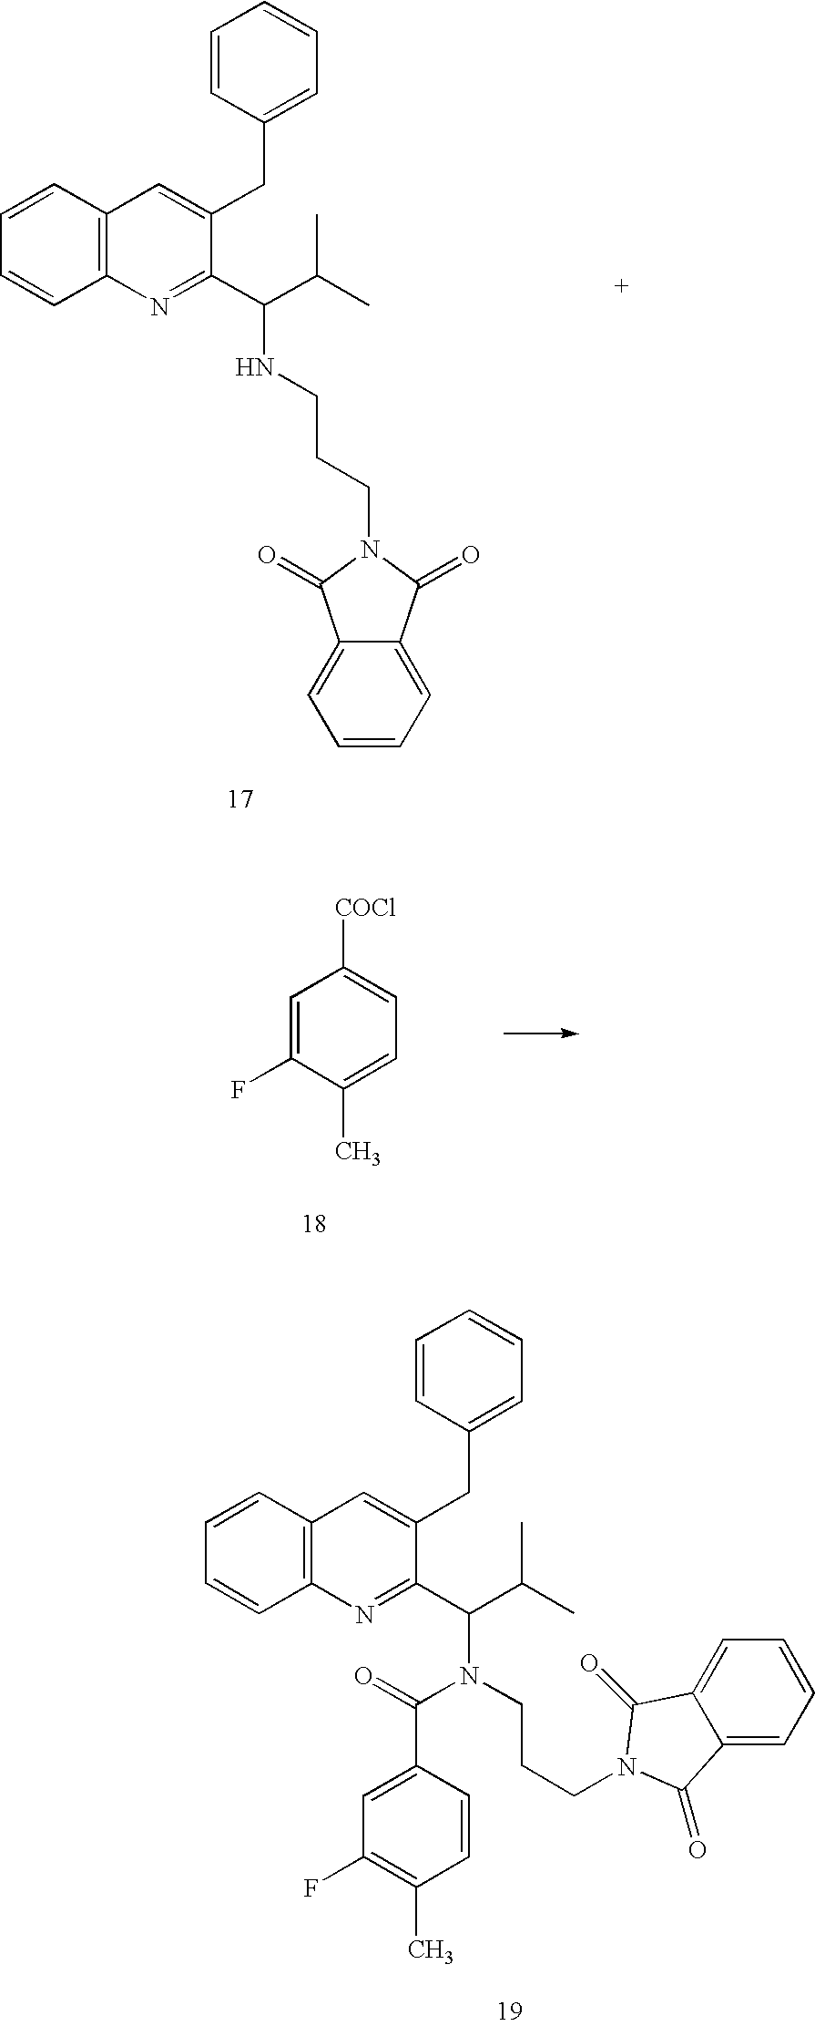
C1=CC2=C(C=C1)N=C(C(C(C)C)NCCCN1C(=O)C3=CC=CC=C3C1=O)C(CC1=CC=CC=C1)=C2.C1=C(F)C(C)=CC=C1[COCl].C1=CC2=C(C=C1)N=C(C(C(C)C)N(CCCN1C(=O)C3=CC=CC=C3C1=O)C(=O)C1=CC(F)=C(C)C=C1)C(CC1=CC=CC=C1)=C2
